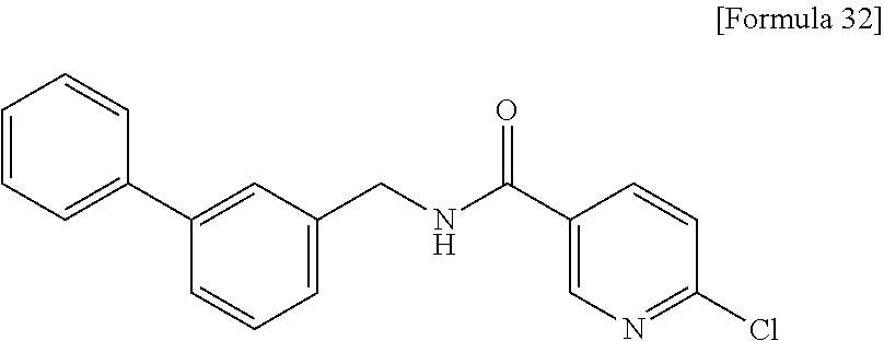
N(C(C1=CN=C(Cl)C=C1)=O)CC1=CC=CC(C2=CC=CC=C2)=C1
